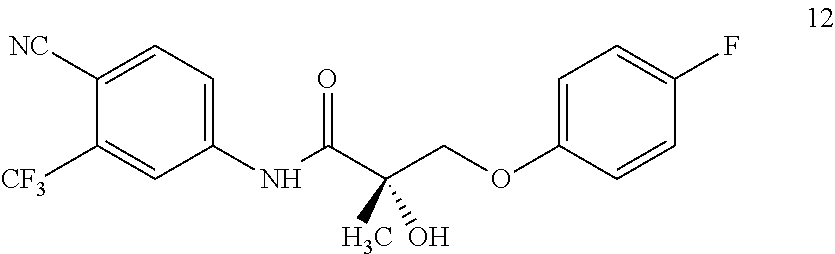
C1([NC])=CC=C(NC(C(COC2=CC=C(F)C=C2)(O)C)=O)C=C1[CF3]
